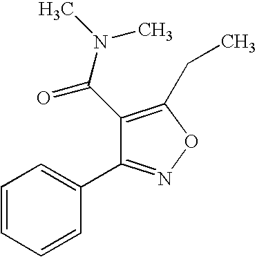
C1=CC=CC(C2=NOC(CC)=C2C(=O)N(C)C)=C1
